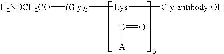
[(Gly)3]([Lys]([Gly-antibody-OH])C([A])=O)[H2NOCH2CO]
